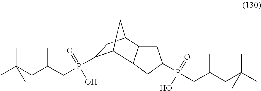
C1(P(CC(CC(C)(C)C)C)(O)=O)C2CC(C1)C1CC(P(CC(CC(C)(C)C)C)(=O)O)CC21
